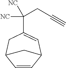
C1(C(CC#C)([NC])[NC])=CC2C=CC(C1)C2
